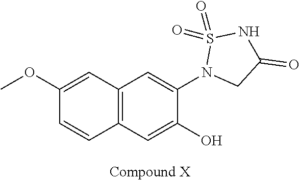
C1(OC)=CC2=C(C=C1)C=C(O)C(N1CC(=O)NS1(=O)=O)=C2
